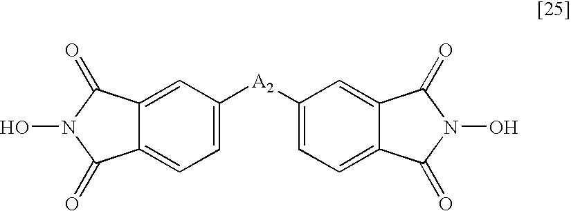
C12=CC=C([A2]C3=CC=C4C(=C3)C(=O)N(O)C4=O)C=C1C(=O)N(O)C2=O
